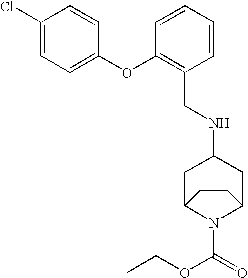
C1(Cl)=CC=C(OC2=C(CNC3CC4N(C(=O)OCC)C(C3)CC4)C=CC=C2)C=C1
